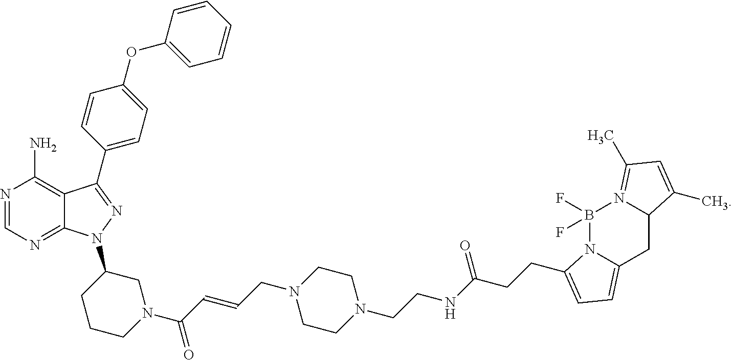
N1=CN=C2C(=C1N)C(C1=CC=C(OC3=CC=CC=C3)C=C1)=NN2C1CCCN(C(C=CCN2CCN(CCNC(CCC3=CC=C4N3B(F)(F)N3=C(C)C=C(C)C3C4)=O)CC2)=O)C1
